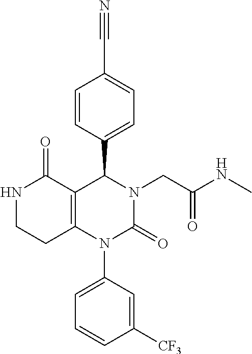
N1CCC2=C(C1=O)C(C1=CC=C(C#N)C=C1)N(CC(NC)=O)C(=O)N2C1=CC=CC([CF3])=C1
